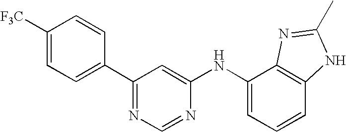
C1([F3C])=CC=C(C2=NC=NC(NC3=CC=CC4=C3N=C(C)N4)=C2)C=C1
